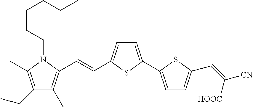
C1(CC)=C(C)N(CCCCCC)C(C=CC2=CC=C(C3=CC=C(C=C([CN])[HOOC])S3)S2)=C1C
